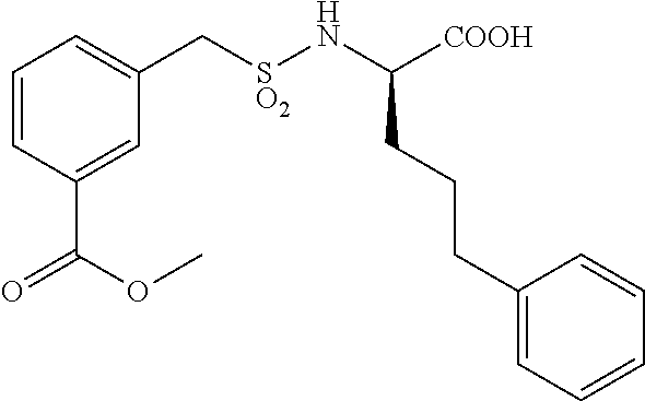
C1=CC(C(OC)=O)=CC(C[SO2]NC([COOH])CCCC2=CC=CC=C2)=C1
